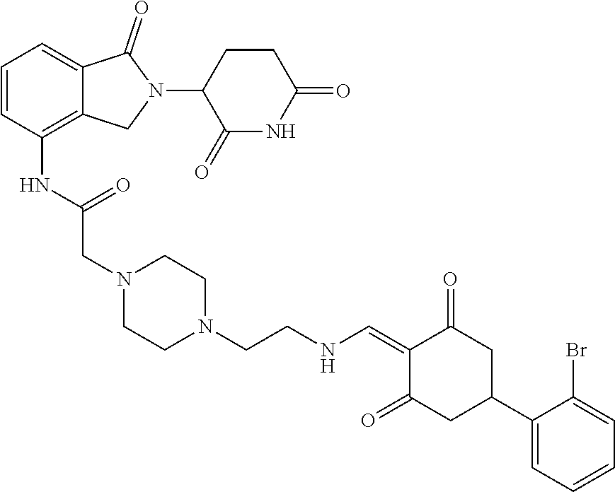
N(C1=C2C(=CC=C1)C(=O)N(C1C(=O)NC(=O)CC1)C2)C(CN1CCN(CCNC=C2C(=O)CC(C3=CC=CC=C3Br)CC2=O)CC1)=O
